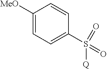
C1([MeO])=CC=C(S(=O)(=O)[Q])C=C1
